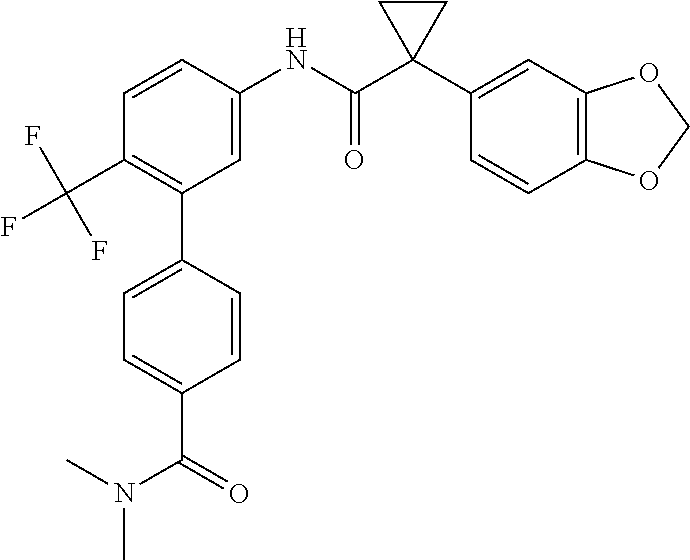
C1=C(NC(C2(C3=CC4=C(C=C3)OCO4)CC2)=O)C=CC(C(F)(F)F)=C1C1=CC=C(C(N(C)C)=O)C=C1
